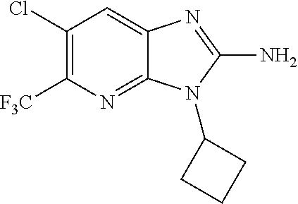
C1(Cl)=C([F3C])N=C2C(=C1)N=C(N)N2C1CCC1
